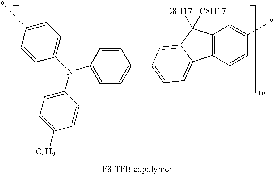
C1=CC(N(C2=CC=C(*)C=C2)C2=CC=C([C4H9])C=C2)=CC=C1C1=CC=C2C3=C(C([C8H17])([C8H17])C2=C1)C=C(*)C=C3
